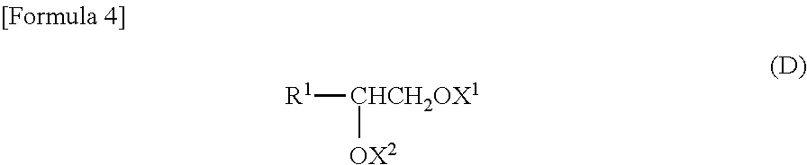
[R1][CHCH2OX1][OX2]
